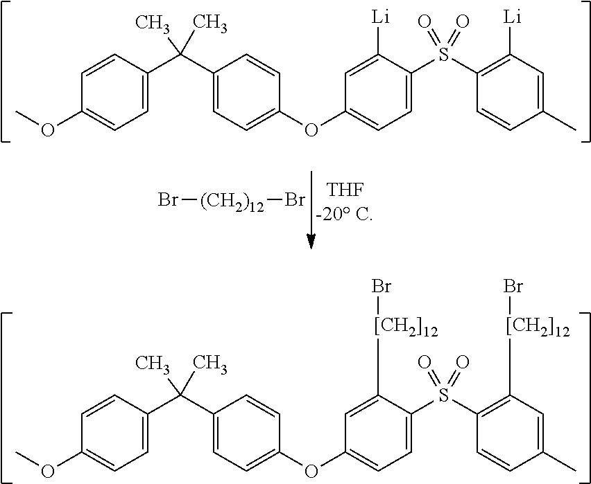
C1=CC(C(C2=CC=C(OC3=CC=C(S(C4=C([Li])C=C(C)C=C4)(=O)=O)C([Li])=C3)C=C2)(C)C)=CC=C1OC.Br[(CH2)12]Br.C1=CC(C(C2=CC=C(OC3=CC=C(S(C4=C([[CH2]12]Br)C=C(C)C=C4)(=O)=O)C([[CH2]12]Br)=C3)C=C2)(C)C)=CC=C1OC
